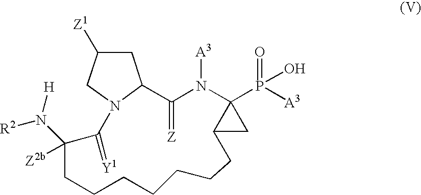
O=P(O)([A3])C12N([A3])C(=[Z])C3CC([Z1])CN3C(=[Y1])C([Z2b])(N([H])[R2])CCCCCCCC1C2
